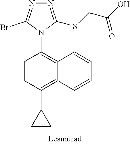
N1=C(SCC(O)=O)N(C2=C3C(=C(C4CC4)C=C2)C=CC=C3)C(Br)=N1
